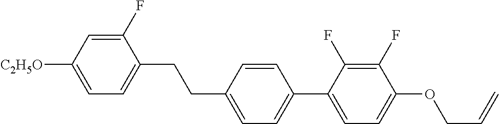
C1(F)=CC([C2H5O])=CC=C1CCC1=CC=C(C2=CC=C(OCC=C)C(F)=C2F)C=C1
